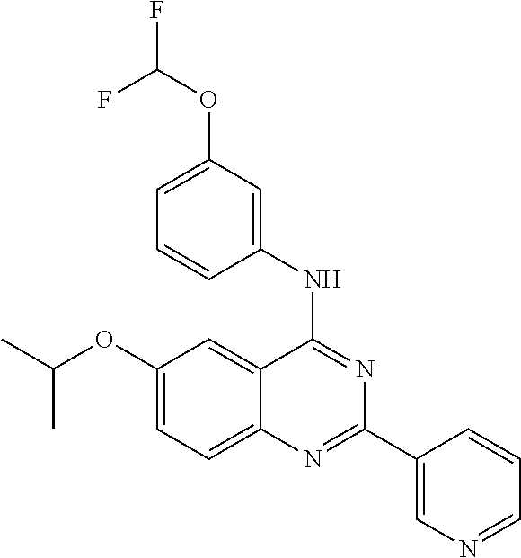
C1(OC(C)C)=CC=C2C(=C1)C(NC1=CC(OC(F)F)=CC=C1)=NC(C1=CN=CC=C1)=N2
